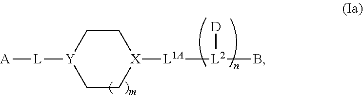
[A][L][Y]1CC[X]([L1A][L2](B)[D])CC1
